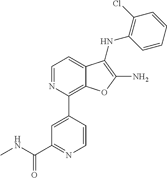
N1=CC=C2C(=C1C1=CC(C(NC)=O)=NC=C1)OC(N)=C2NC1=C(Cl)C=CC=C1
